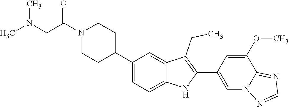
N1(C(CN(C)C)=O)CCC(C2=CC=C3C(=C2)C(CC)=C(C2=CN4C(=NC=N4)C(OC)=C2)N3)CC1
